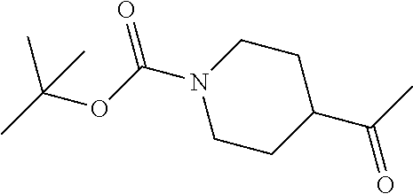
C1CC(C(C)=O)CCN1C(OC(C)(C)C)=O
